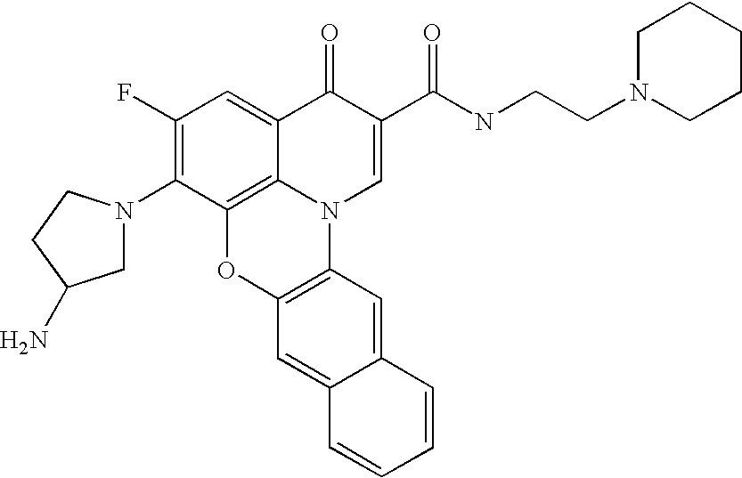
C12=C3C(=CC(F)=C1N1CC(N)CC1)C(=O)C(C(=O)NCCN1CCCCC1)=CN3C1=C(O2)C=C2C(=C1)C=CC=C2
